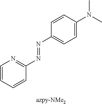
C1=CC=CC(N=NC2=CC=C(N(C)C)C=C2)=N1
